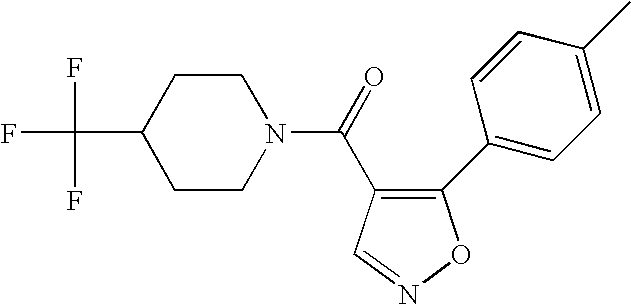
C1CN(C(=O)C2=C(C3=CC=C(C)C=C3)ON=C2)CCC1C(F)(F)F
